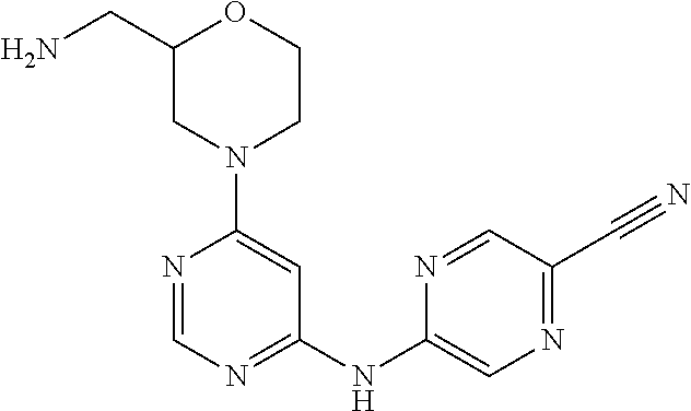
N1=CN=C(NC2=CN=C(C#N)C=N2)C=C1N1CC(CN)OCC1
